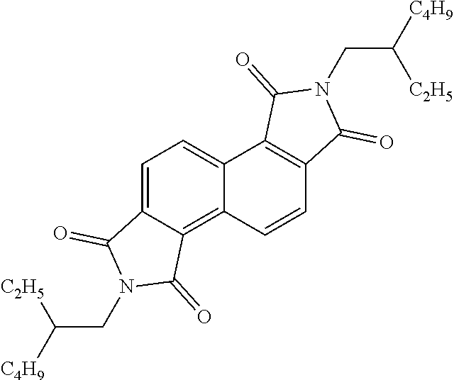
C1=C2C(=C3C(=C1)C1=C(C=C3)C(=O)N(CC([C4H9])[C2H5])C1=O)C(=O)N(CC([C4H9])[C2H5])C2=O
